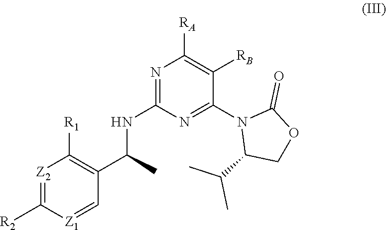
N1=C(NC(C2=C([R1])[Z2]=C([R2])[Z1]=C2)C)N=C(N2C(C(C)C)COC2=O)C([RB])=C1[RA]
